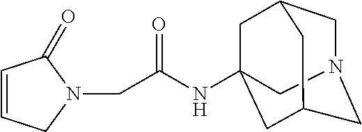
C1N2CC3CC(NC(CN4C(=O)C=CC4)=O)(CC1C3)C2
